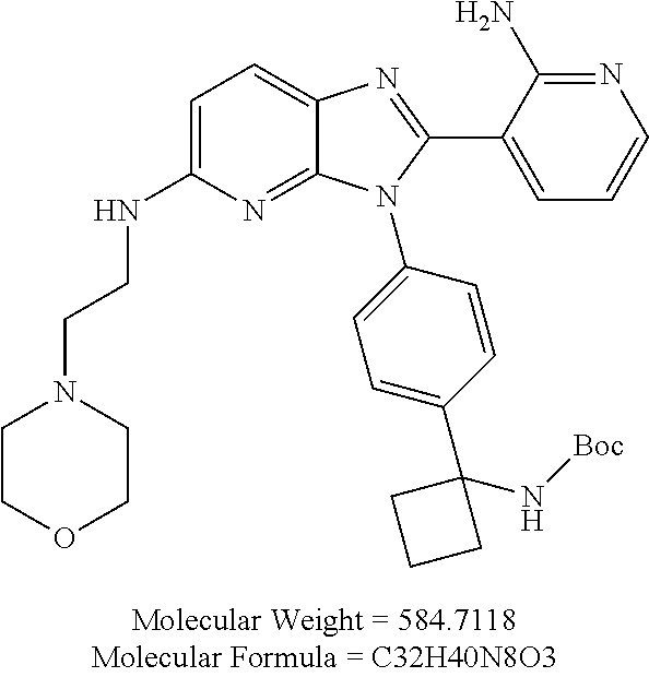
C(N1CCOCC1)CNC1=CC=C2C(=N1)N(C1=CC=C(C3(N[Boc])CCC3)C=C1)C(C1=CC=CN=C1N)=N2
